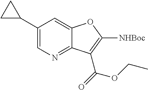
C1(C2CC2)=CN=C2C(=C1)OC([NHBoc])=C2C(=O)OCC
